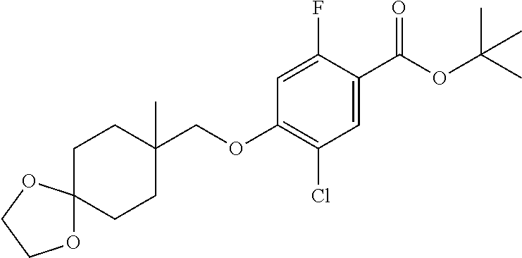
C1=C(F)C(C(OC(C)(C)C)=O)=CC(Cl)=C1OCC1(C)CCC2(CC1)OCCO2
